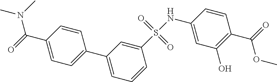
C1(C(=O)N(C)C)=CC=C(C2=CC=CC(S(NC3=CC(O)=C(C(=O)OC)C=C3)(=O)=O)=C2)C=C1
